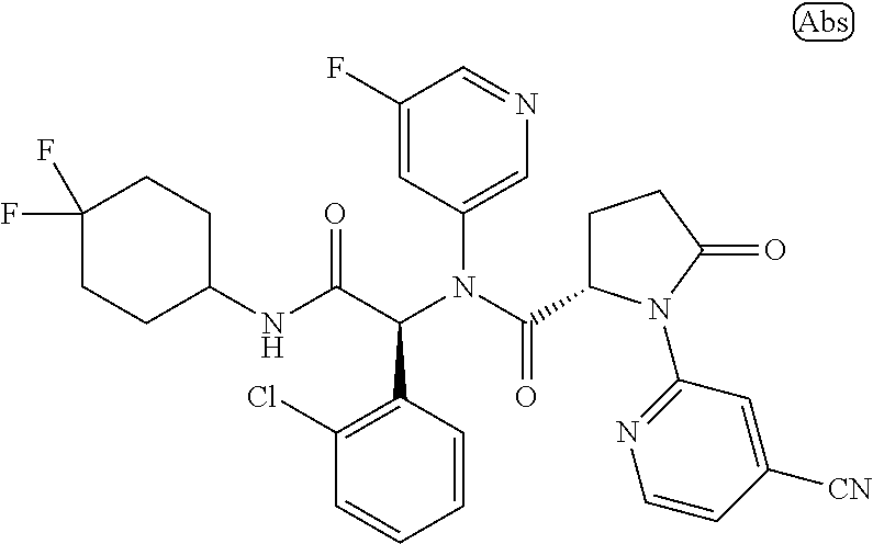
C1(N(C(C2CCC(=O)N2C2=NC=CC([CN])=C2)=O)C(C(NC2CCC(F)(F)CC2)=O)C2=C(Cl)C=CC=C2)=CN=CC(F)=C1
